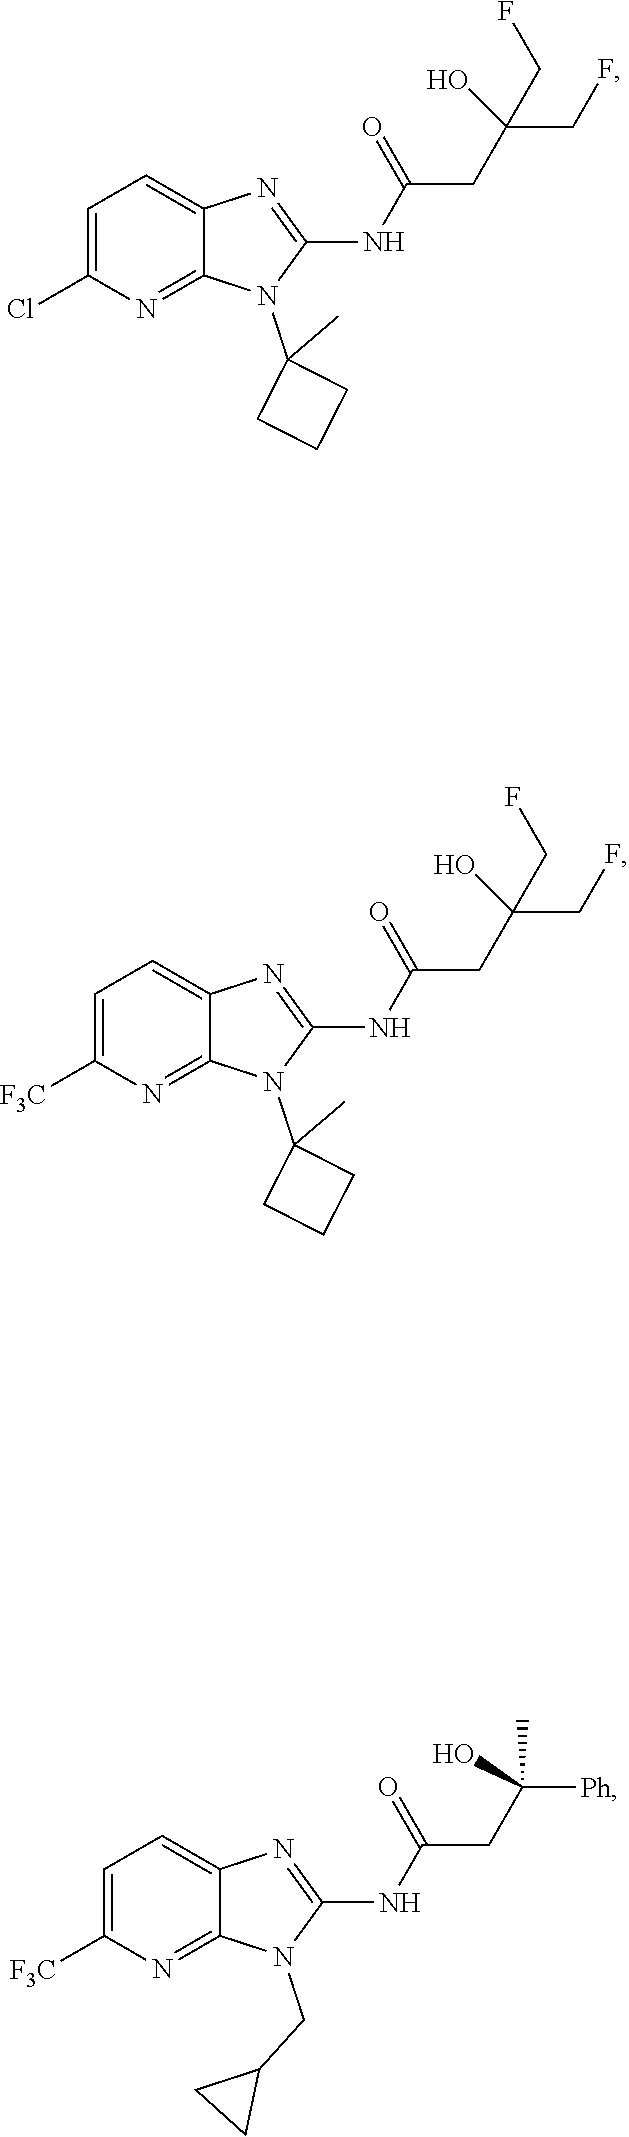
C1=C([F3C])N=C2C(=C1)N=C(NC(CC(CF)(O)CF)=O)N2C1(C)CCC1.C1=C([F3C])N=C2C(=C1)N=C(NC(CC([Ph])(O)C)=O)N2CC1CC1.C1=C(Cl)N=C2C(=C1)N=C(NC(CC(CF)(O)CF)=O)N2C1(C)CCC1
